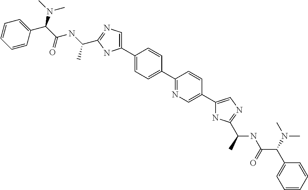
C1(C(NC(C(C2=CC=CC=C2)N(C)C)=O)C)=NC=C(C2=CC=C(C3=NC=C(C4=CN=C(C(C)NC(C(C5=CC=CC=C5)N(C)C)=O)N4)C=C3)C=C2)N1
